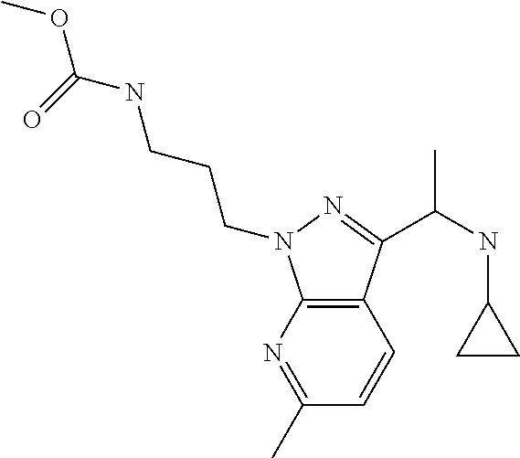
C12=C(N=C(C)C=C1)N(CCCNC(OC)=O)N=C2C(NC1CC1)C
